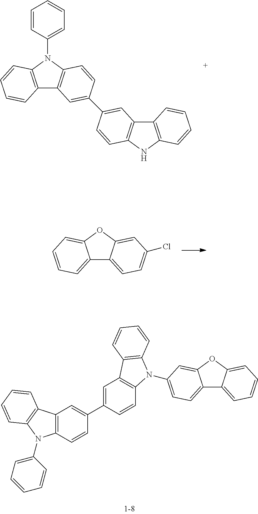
C12=C(N(C3=CC=CC=C3)C3=C1C=C(C1=CC4=C(NC5=C4C=CC=C5)C=C1)C=C3)C=CC=C2.C12=CC=CC=C1OC1=CC(Cl)=CC=C21.C12=C(C=CC(C3=CC4=C(C=C3)N(C3=CC=C5C6=CC=CC=C6OC5=C3)C3=C4C=CC=C3)=C1)N(C1=CC=CC=C1)C1=C2C=CC=C1
